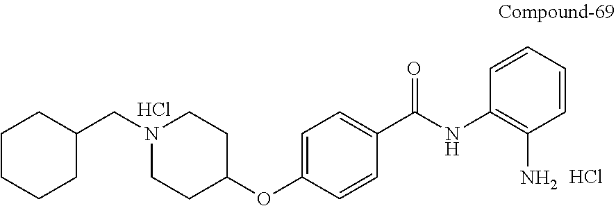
C1CN(CC2CCCCC2)CCC1OC1=CC=C(C(=O)NC2=C(N)C=CC=C2)C=C1.Cl.Cl
